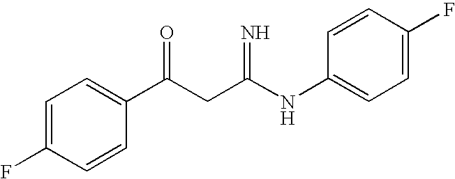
C1=C(F)C=CC(C(CC(NC2=CC=C(F)C=C2)=N)=O)=C1
